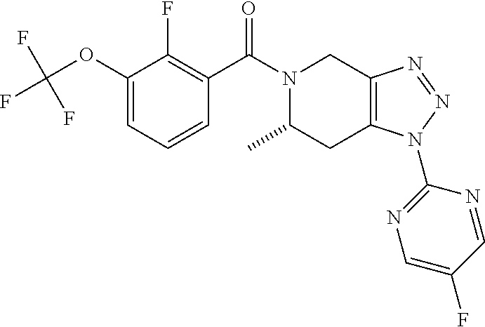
C1(OC(F)(F)F)=CC=CC(C(N2C(C)CC3=C(C2)N=NN3C2=NC=C(F)C=N2)=O)=C1F
